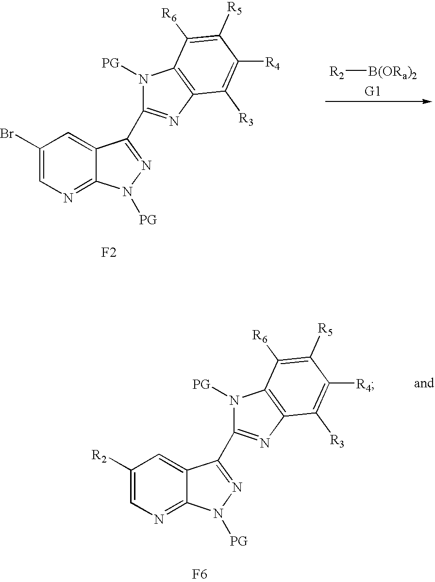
[R2][B(ORa)2].C1(Br)=CN=C2C(=C1)C(C1=NC3=C(N1[PG])C([R6])=C([R5])C([R4])=C3[R3])=NN2[PG].[F2].C1([R2])=CN=C2C(=C1)C(C1=NC3=C(N1[PG])C([R6])=C([R5])C([R4])=C3[R3])=NN2[PG].[F6]
